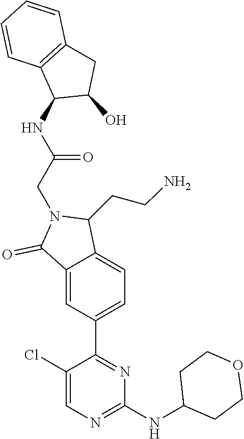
N1=C(NC2CCOCC2)N=C(C2=CC=C3C(=C2)C(=O)N(CC(NC2C(O)CC4=C2C=CC=C4)=O)C3CCN)C(Cl)=C1
